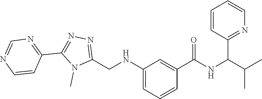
C1=NC=CC(C2=NN=C(CNC3=CC=CC(C(NC(C4=NC=CC=C4)C(C)C)=O)=C3)N2C)=N1
